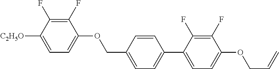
C1(F)=C(F)C([C2H5O])=CC=C1OCC1=CC=C(C2=CC=C(OCC=C)C(F)=C2F)C=C1
